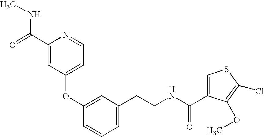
C1(OC2=CC(CCNC(=O)C3=CSC(Cl)=C3OC)=CC=C2)=CC=NC(C(NC)=O)=C1
